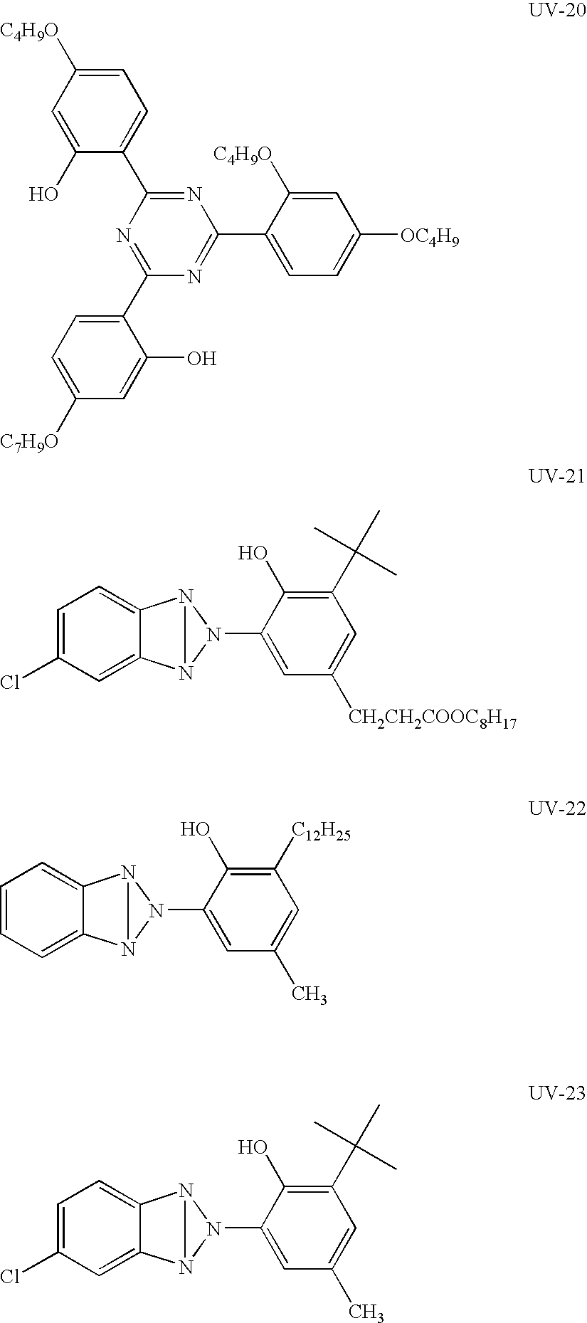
C1=C([C4H9O])C=C(O)C(C2=NC(C3=CC=C([OC4H9])C=C3[C4H9O])=NC(C3=CC=C([C7H9O])C=C3O)=N2)=C1.C1=C(Cl)C=C2C(=C1)N1N2N1C1=CC([CH2CH2COOC8H17])=CC(C(C)(C)C)=C1O.C1=CC=C2C(=C1)N1N2N1C1=CC(C)=CC([C12H25])=C1O.C1=C(Cl)C=C2C(=C1)N1N2N1C1=CC(C)=CC(C(C)(C)C)=C1O
